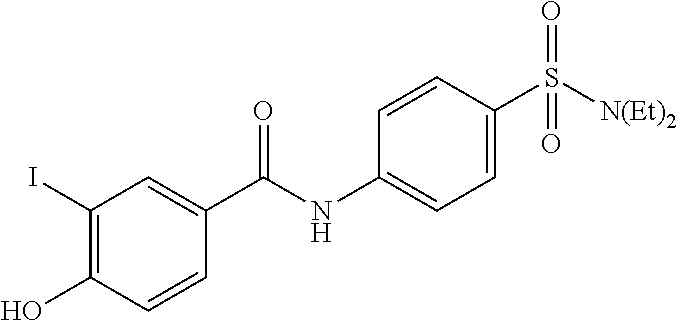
C1=CC(S([N(Et)2])(=O)=O)=CC=C1NC(=O)C1=CC(I)=C(O)C=C1
